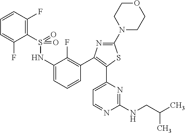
C1(S(=O)(=O)NC2=CC=CC(C3=C(C4=CC=NC(NCC(C)C)=N4)SC(N4CCOCC4)=N3)=C2F)=C(F)C=CC=C1F
